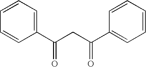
C1(C(CC(C2=CC=CC=C2)=O)=O)=CC=CC=C1
